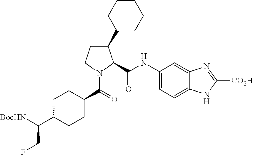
C1(NC(=O)C2C(C3CCCCC3)CCN2C(=O)C2CCC(C([BocHN])CF)CC2)=CC=C2C(=C1)N=C([CO2H])N2
